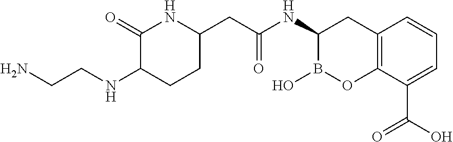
C1(=O)C(NCCN)CCC(CC(NC2B(O)OC3=C(C2)C=CC=C3C(O)=O)=O)N1
